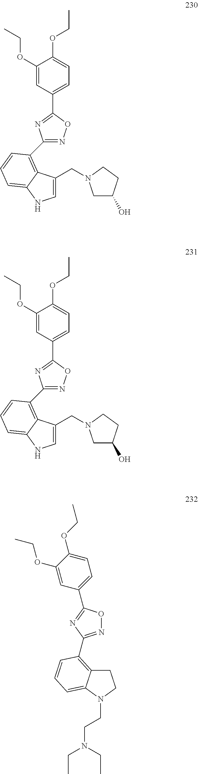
C1(OCC)=CC(C2=NC(C3=C4C(CN5CC(O)CC5)=CNC4=CC=C3)=NO2)=CC=C1OCC.C1(OCC)=CC(C2=NC(C3=C4C(CN5CC(O)CC5)=CNC4=CC=C3)=NO2)=CC=C1OCC.C1C2=C(C3=NOC(C4=CC=C(OCC)C(OCC)=C4)=N3)C=CC=C2N(CCN(CC)CC)C1
